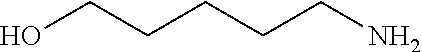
OCCCCCN
